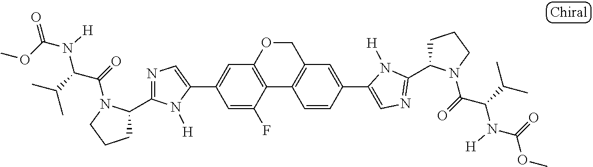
C1(C2=CC3=C(C(F)=C2)C2=C(C=C(C4=CN=C(C5CCCN5C(=O)C(C(C)C)N([H])C(=O)OC)N4[H])C=C2)CO3)=CN=C(C2CCCN2C(=O)C(C(C)C)N(C(OC)=O)[H])N1[H]
